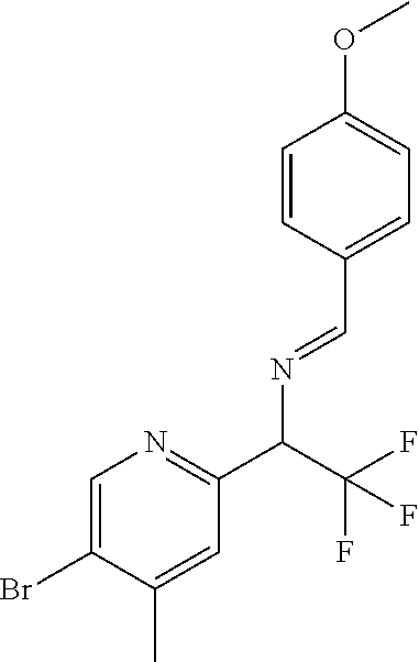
C1=C(Br)C(C)=CC(C(C(F)(F)F)N=CC2=CC=C(OC)C=C2)=N1
